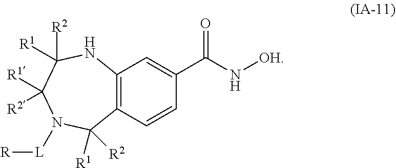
N1C([R2])([R1])C([R1])([R2])N([L][R])C([R1])([R2])C2=C1C=C(C(N[OH])=O)C=C2
